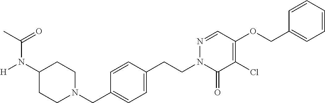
C(C1=CC=C(CCN2C(=O)C(Cl)=C(OCC3=CC=CC=C3)C=N2)C=C1)N1CCC(N([H])C(=O)C)CC1
